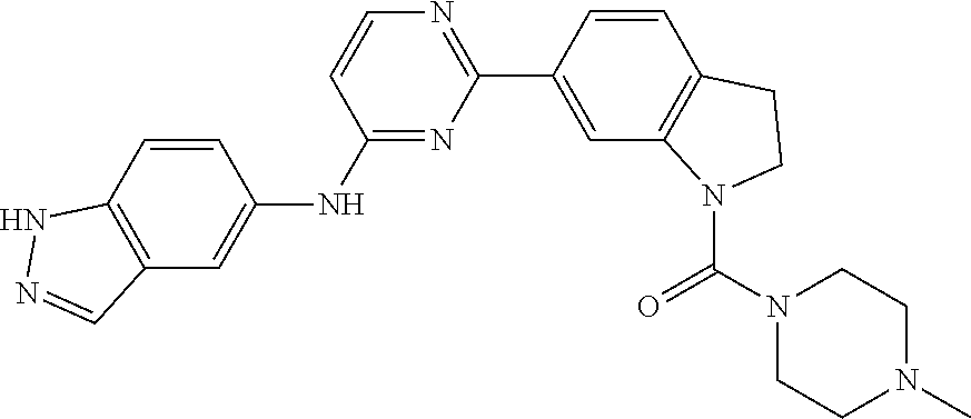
N1=C(NC2=CC3=C(C=C2)NN=C3)C=CN=C1C1=CC2=C(C=C1)CCN2C(=O)N1CCN(C)CC1
